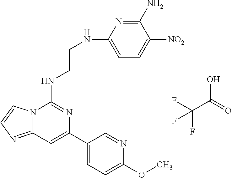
C12=NC=CN1C(NCCNC1=CC=C([NO2])C(N)=N1)=NC(C1=CC=C(OC)N=C1)=C2.FC(C(=O)O)(F)F
